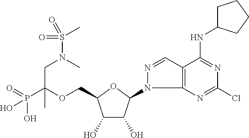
C(OCC1C(O)C(O)C(N2C3=C(C=N2)C(NC2CCCC2)=NC(Cl)=N3)O1)(P(=O)(O)O)(CN(S(=O)(C)=O)C)C
